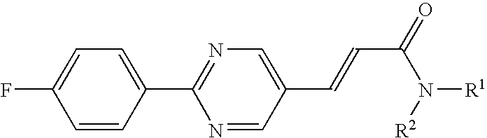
C1=CC(C2=NC=C(C=CC(=O)N([R2])[R1])C=N2)=CC=C1F
